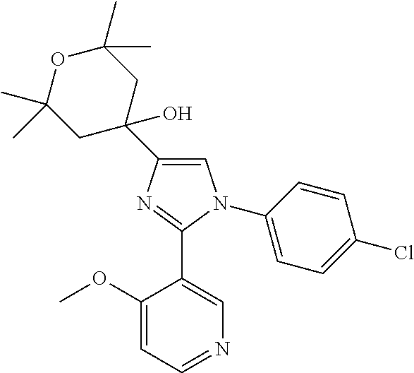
C1=C(C2(O)CC(C)(C)OC(C)(C)C2)N=C(C2=CN=CC=C2OC)N1C1=CC=C(Cl)C=C1
